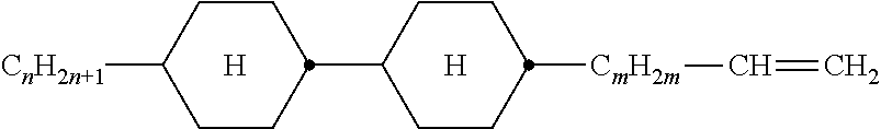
[H].[H].[CnH2n+1]C1CCC(C2CCC([CmH2m]C=C)CC2)CC1
